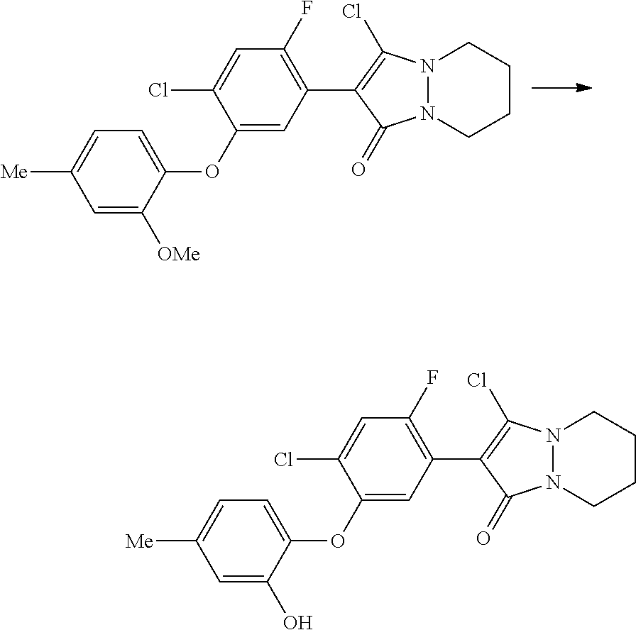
C1(OC2=CC=C([Me])C=C2[OMe])=CC(C2=C(Cl)N3N(C2=O)CCCC3)=C(F)C=C1Cl.C1(OC2=CC=C([Me])C=C2O)=CC(C2=C(Cl)N3N(C2=O)CCCC3)=C(F)C=C1Cl
